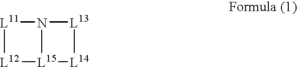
[L11]1N2[L15]([L12]1)[L14][L13]2
